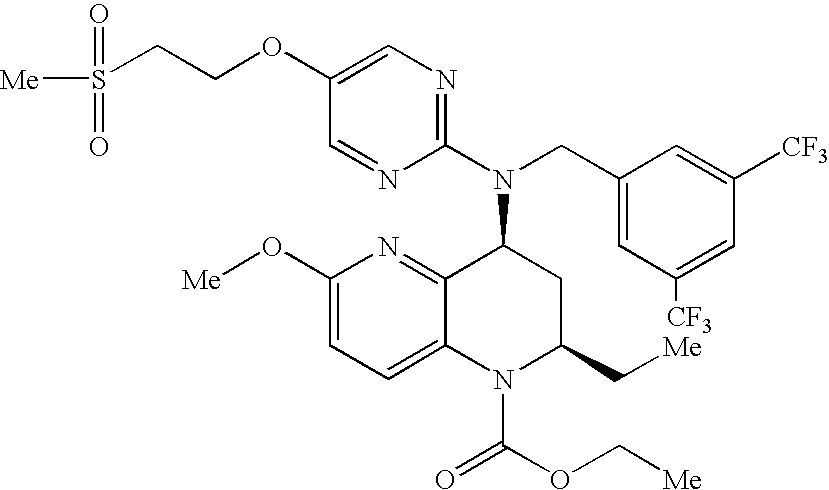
C1=C(OCCS([Me])(=O)=O)C=NC(N(CC2=CC([CF3])=CC([CF3])=C2)C2C3=NC(O[Me])=CC=C3N(C(=O)OC[Me])C(C[Me])C2)=N1
